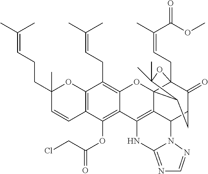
C12=C(C=CC(CCC=C(C)C)(C)O1)C(OC(CCl)=O)=C1C(=C2CC=C(C)C)OC23C4(CC=C(C)C(OC)=O)C(=O)C(CC2C(C)(C)O4)C2C3=C1NC1=NC=NN21
